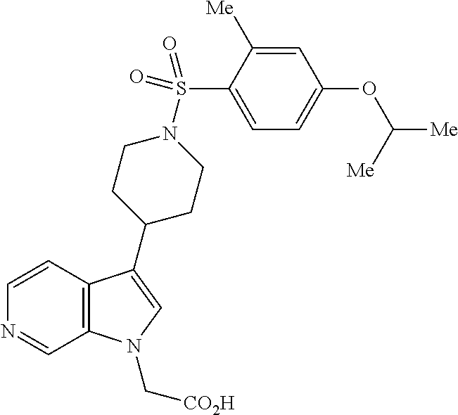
C12=C(C=CN=C1)C(C1CCN(S(C3=CC=C(OC([Me])[Me])C=C3[Me])(=O)=O)CC1)=CN2C[CO2H]
